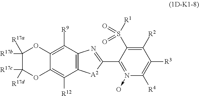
C12=C([R9])C3=C(C([R12])=C1OC([R17c])([R17d])C([R17b])([R17a])O2)[A2]C(C1=N(->O)C([R4])=C([R3])C([R2])=C1S([R1])(=O)=O)=N3
